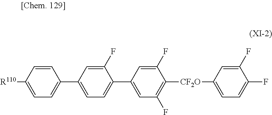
C1=CC([R110])=CC=C1C1=CC=C(C2=CC(F)=C([CF2O]C3=CC=C(F)C(F)=C3)C(F)=C2)C(F)=C1
